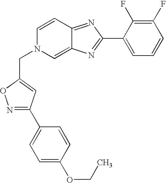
C1(C2=NC3=CN(CC4=CC(C5=CC=C(OCC)C=C5)=NO4)C=CC3=N2)=CC=CC(F)=C1F
